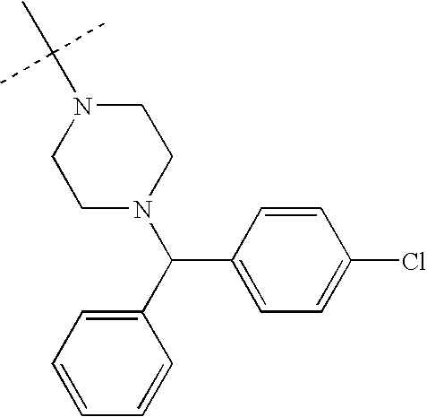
N1(C(C)(C)C)CCN(C(C2=CC=CC=C2)C2=CC=C(Cl)C=C2)CC1
